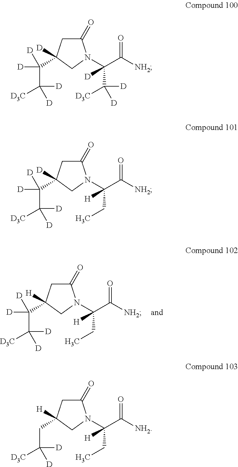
C1(=O)CC([H])(C([D])([D])C([D])([D3C])[D])CN1C(C([NH2])=O)([H])CC.C1(=O)CC([D])(C([D])([D])C([D])([D3C])[D])CN1C(C([NH2])=O)([D])C([D3C])([D])[D].C1(=O)CC([D])(C([D])([D])C([D])([D3C])[D])CN1C(C([NH2])=O)([H])CC.C1(=O)CC([H])(CC([D])([D3C])[D])CN1C(C([NH2])=O)([H])CC
